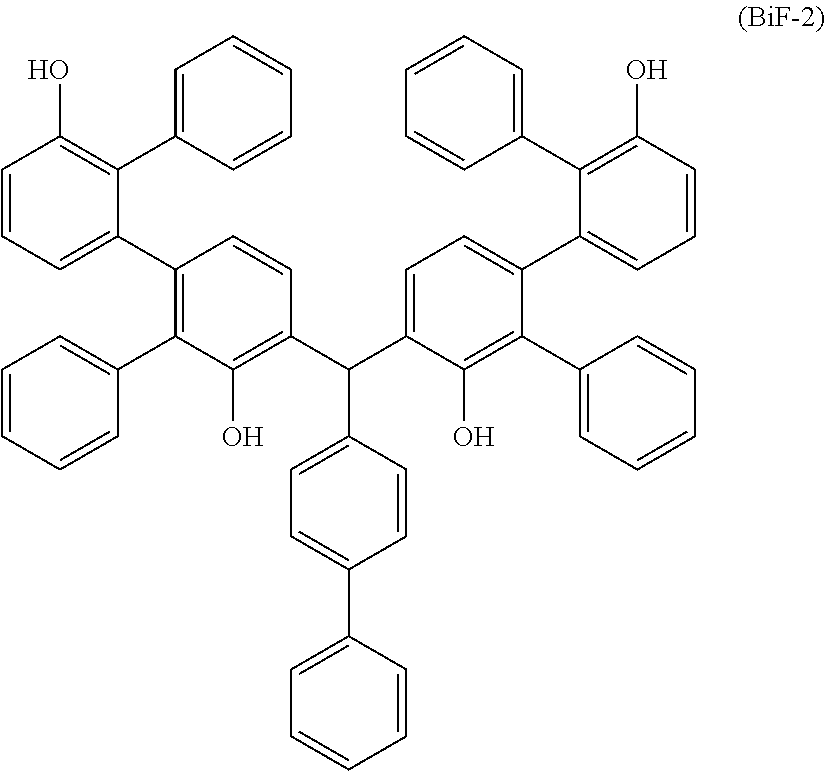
C1=C(C2=C(O)C=CC=C2C2=C(C3=CC=CC=C3)C(O)=C(C(C3=CC=C(C4=CC=CC(O)=C4C4=CC=CC=C4)C(C4=CC=CC=C4)=C3O)C3=CC=C(C4=CC=CC=C4)C=C3)C=C2)C=CC=C1
